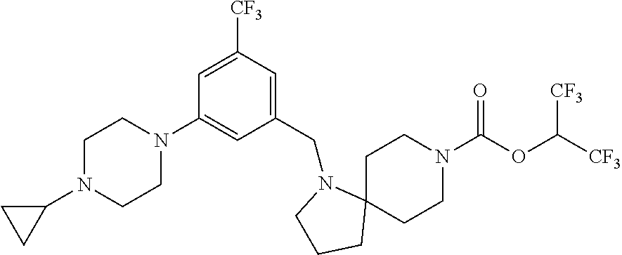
C1C2(CCN(C(OC([CF3])[CF3])=O)C1)N(CC1=CC([CF3])=CC(N3CCN(C4CC4)CC3)=C1)CCC2
